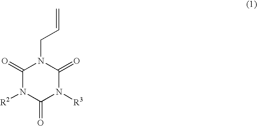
C1(=O)N([R2])C(=O)N([R3])C(=O)N1CC=C
